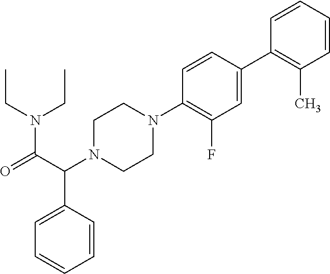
CCN(C(C(N1CCN(C2=C(F)C=C(C3=C(C)C=CC=C3)C=C2)CC1)C1=CC=CC=C1)=O)CC
